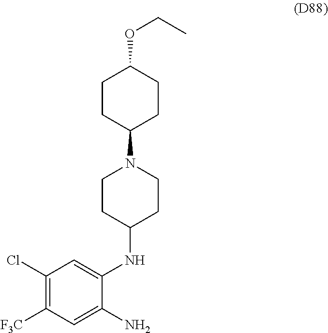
C1(Cl)=C([F3C])C=C(N)C(NC2CCN(C3CCC(OCC)CC3)CC2)=C1
